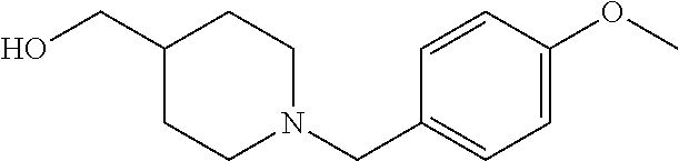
C1(CO)CCN(CC2=CC=C(OC)C=C2)CC1
